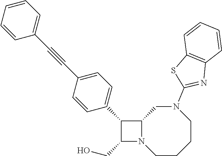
C1(CO)N2C(C1C1=CC=C(C#CC3=CC=CC=C3)C=C1)CN(C1=NC3=C(S1)C=CC=C3)CCCC2
